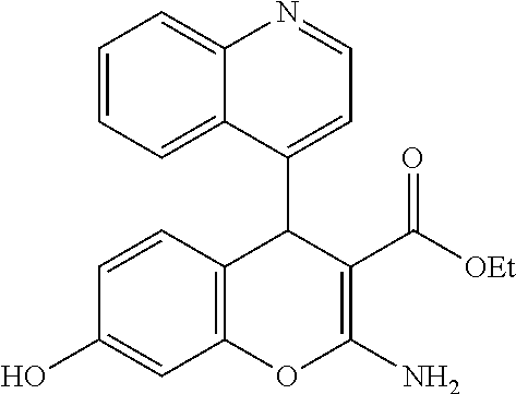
C1=CC=C2C(=C1)N=CC=C2C1C2=C(OC(N)=C1C([OEt])=O)C=C(O)C=C2
